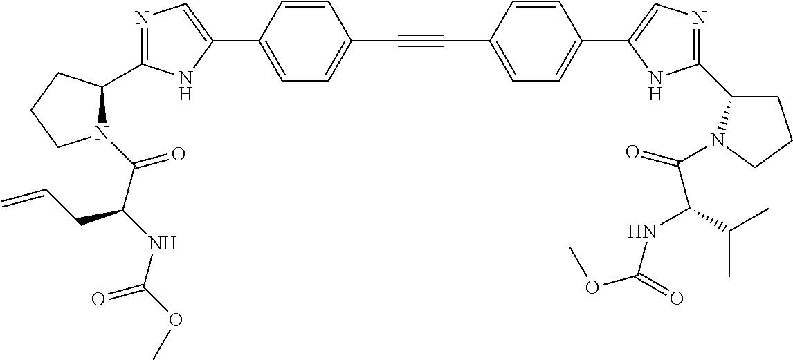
N1=C(C2N(C(=O)C(NC(OC)=O)CC=C)CCC2)NC(C2=CC=C(C#CC3=CC=C(C4=CN=C(C5CCCN5C(=O)C(C(C)C)NC(=O)OC)N4)C=C3)C=C2)=C1
